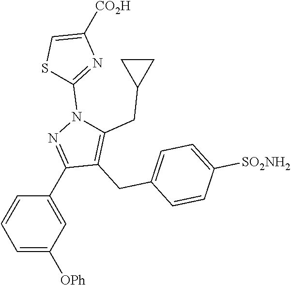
S1C=C([CO2H])N=C1N1C(CC2CC2)=C(CC2=CC=C([SO2NH2])C=C2)C(C2=CC([OPh])=CC=C2)=N1
